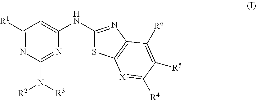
C1([R1])=NC(N([R2])[R3])=NC(NC2=NC3=C(S2)[X]=C([R4])C([R5])=C3[R6])=C1
